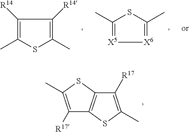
C1([R17])=C(C)SC2=C1SC(C)=C2[R17].CC1=C([R14])C([R14])=C(C)S1.C1(C)=[X5][X6]=C(C)S1
